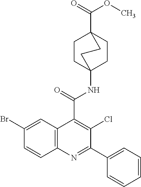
C1CC2(NC(C3=C(Cl)C(C4=CC=CC=C4)=NC4=C3C=C(Br)C=C4)=O)CCC1(C(=O)OC)CC2
